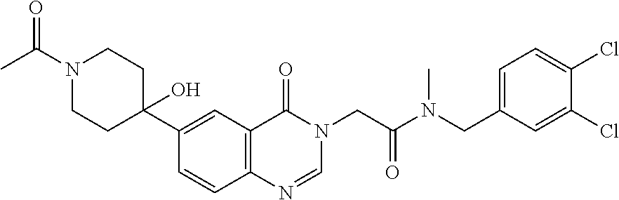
C1=CC2=C(C=C1C1(O)CCN(C(=O)C)CC1)C(=O)N(CC(=O)N(CC1=CC=C(Cl)C(Cl)=C1)C)C=N2
